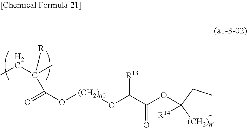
CCC(C)([R])C(=O)O[(CH2)a0]OC(C(OC1([R14])CCC[(CH2)n]1)=O)[R13]
